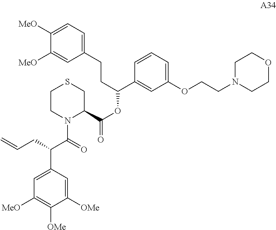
C1N(C(=O)C(C2=CC([MeO])=C([OMe])C([OMe])=C2)CC=C)C(C(=O)OC(C2=CC(OCCN3CCOCC3)=CC=C2)CCC2=CC=C([MeO])C([MeO])=C2)CSC1
